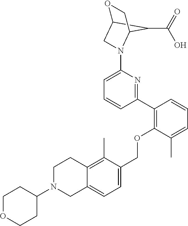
C12C(C(=O)O)C(N(C3=CC=CC(C4=C(OCC5=CC=C6C(=C5C)CCN(C5CCOCC5)C6)C(C)=CC=C4)=N3)C1)CO2
